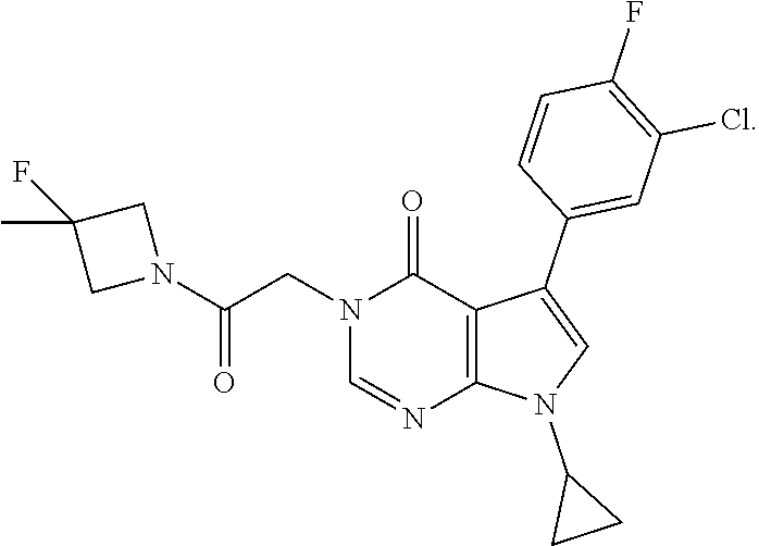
N1(CC(N2CC(F)(C)C2)=O)C=NC2=C(C1=O)C(C1=CC(Cl)=C(F)C=C1)=CN2C1CC1
